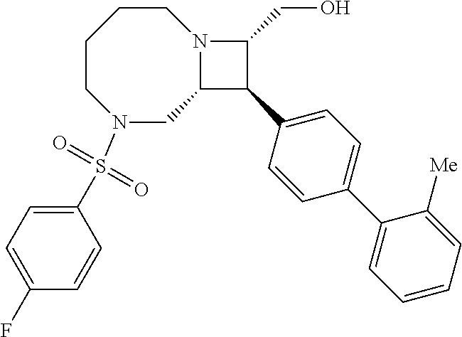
N12C(C(C3=CC=C(C4=CC=CC=C4[Me])C=C3)C1CO)CN(S(C1=CC=C(F)C=C1)(=O)=O)CCCC2
